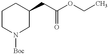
C1CN([Boc])CC(CC(OCC)=O)C1
